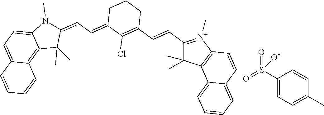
C1(C=CC2=C(Cl)C(=CC=C3N(C)C4=CC=C5C(=C4C3(C)C)C=CC=C5)CCC2)=[N+](C)C2=C(C1(C)C)C1=CC=CC=C1C=C2.C1(S(=O)(=O)O)=CC=C(C)C=C1
